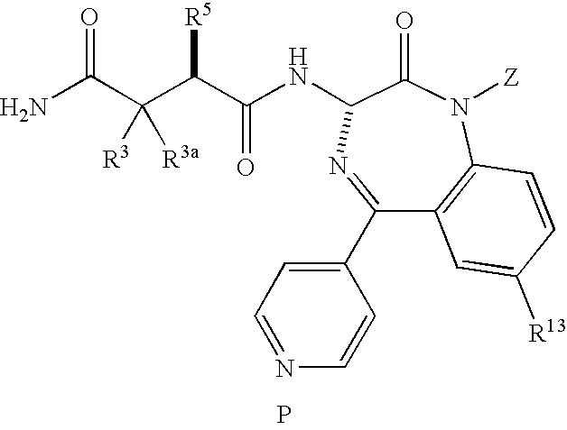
NC(C(C(C(NC1C(=O)N([Z])C2=C(C(C3=CC=NC=C3)=N1)C=C([R13])C=C2)=O)[R5])([R3])[R3a])=O.P
